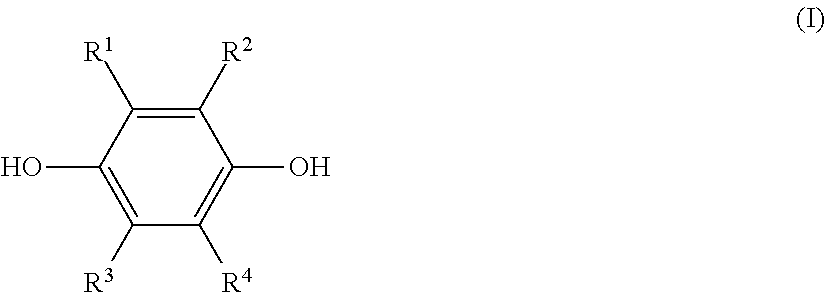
C1([R2])=C([R1])C(O)=C([R3])C([R4])=C1O
